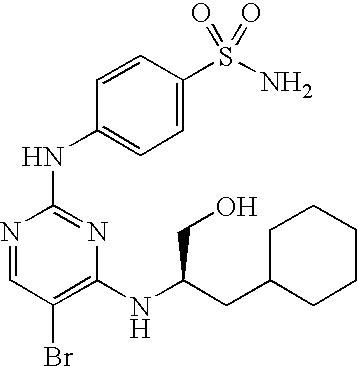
N1=CC(Br)=C(NC(CC2CCCCC2)CO)N=C1NC1=CC=C(S(N)(=O)=O)C=C1
